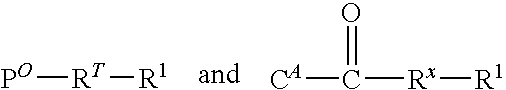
[PO][RT][R1].[CA]C([Rx][R1])=O
